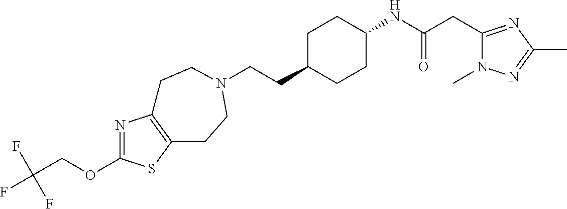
N1=C(OCC(F)(F)F)SC2=C1CCN(CCC1CCC(NC(CC3=NC(C)=NN3C)=O)CC1)CC2
